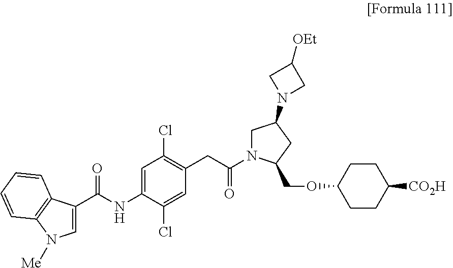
C1=C(Cl)C(NC(C2=CN([Me])C3=C2C=CC=C3)=O)=CC(Cl)=C1CC(N1CC(N2CC([OEt])C2)CC1COC1CCC([CO2H])CC1)=O
